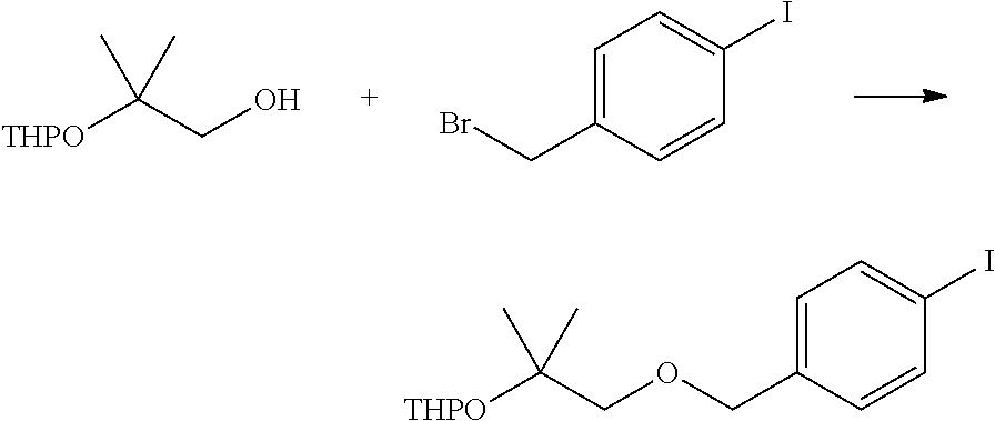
[THPO]C(CO)(C)C.C1=C(CBr)C=CC(I)=C1.[THPO]C(COCC1=CC=C(I)C=C1)(C)C
